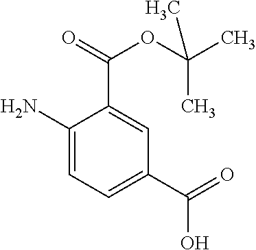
C1(N)=CC=C(C(=O)O)C=C1C(=O)OC(C)(C)C
